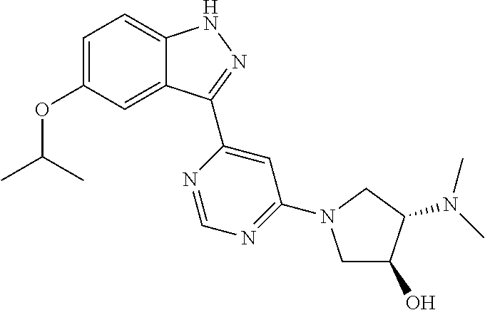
C12=CC(OC(C)C)=CC=C1NN=C2C1=CC(N2CC(O)C(N(C)C)C2)=NC=N1
